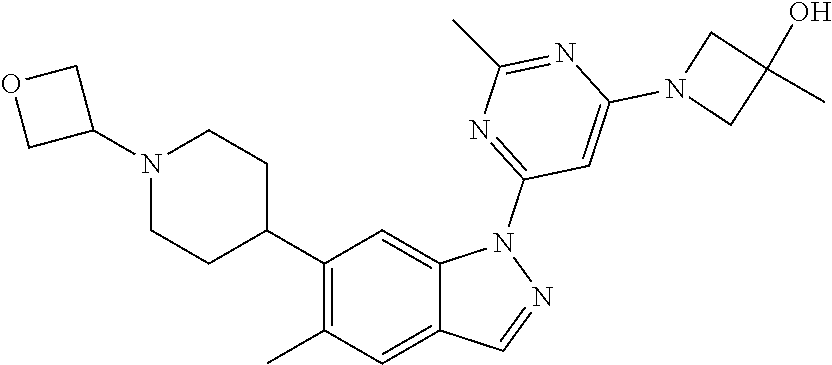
C1(C2CCN(C3COC3)CC2)=C(C)C=C2C(=C1)N(C1=NC(C)=NC(N3CC(O)(C)C3)=C1)N=C2
